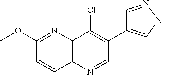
C12=C(N=CC(C3=CN(C)N=C3)=C1Cl)C=CC(OC)=N2
